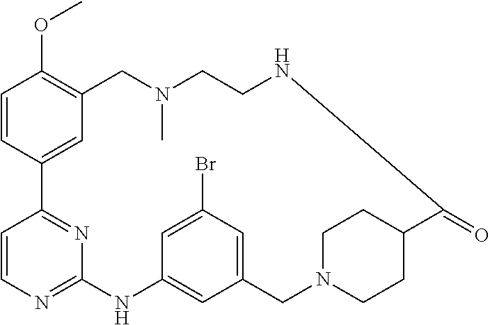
C1=CC2=CC(=C1OC)CN(C)CCNC(=O)C1CCN(CC3=CC(Br)=CC(=C3)NC3=NC=CC2=N3)CC1
